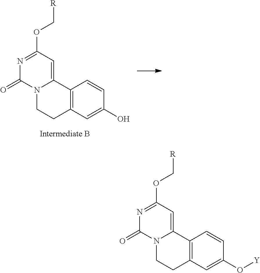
N1=C(OC[R])C=C2N(C1=O)CCC1=C2C=CC(O)=C1.N1=C(OC[R])C=C2N(C1=O)CCC1=C2C=CC(O[Y])=C1
